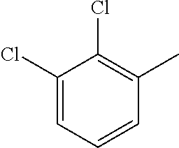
C1(Cl)=CC=CC(C)=C1Cl
